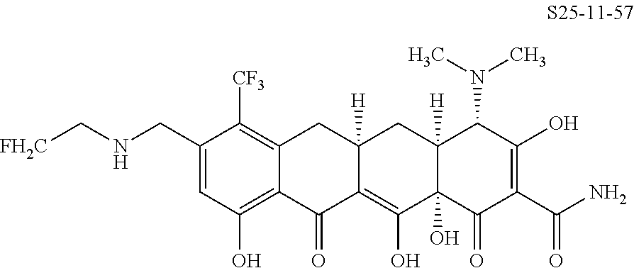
C1(CNC[FH2C])=CC(O)=C2C(=C1[CF3])CC1([H])C(=C(O)C3(O)C([H])(C1)C(N(C)C)C(O)=C(C(N)=O)C3=O)C2=O
